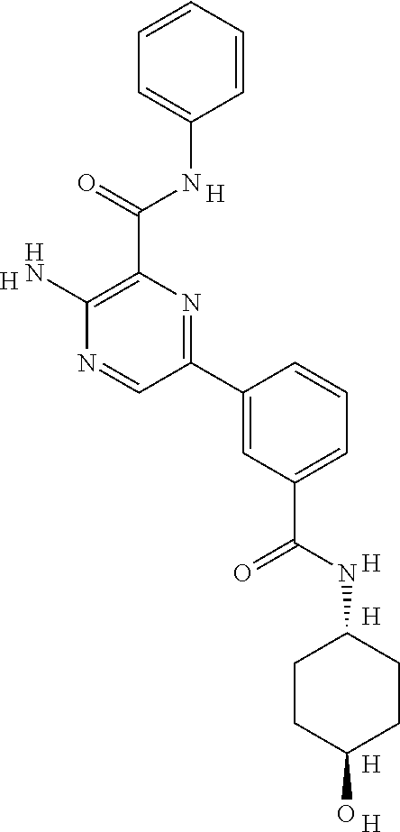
C1=CC=CC=C1NC(C1=C(N)N=CC(C2=CC(C(NC3CCC(O)CC3)=O)=CC=C2)=N1)=O.[H].[H].[H].[H].[H].[H]
